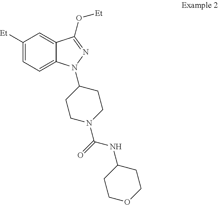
C1([Et])=CC=C2C(=C1)C(O[Et])=NN2C1CCN(C(NC2CCOCC2)=O)CC1
